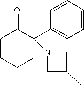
C1CCCC(C2=CC=CC=C2)(N2CC(C)C2)C1=O
